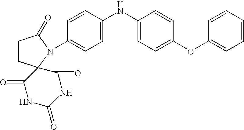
C1CC2(N(C3=CC=C(NC4=CC=C(OC5=CC=CC=C5)C=C4)C=C3)C1=O)C(=O)NC(=O)NC2=O
